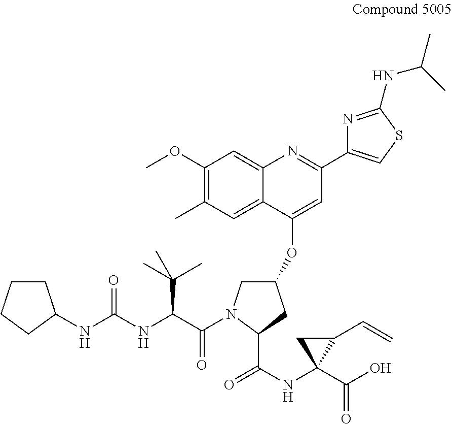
N(C1(C(O)=O)C(C=C)C1)C(C1N(C(C(NC(NC2CCCC2)=O)C(C)(C)C)=O)CC(OC2=CC(C3=CSC(NC(C)C)=N3)=NC3=CC(OC)=C(C)C=C23)C1)=O
